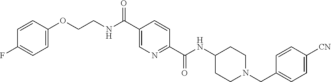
N(C(C1=NC=C(C(NCCOC2=CC=C(F)C=C2)=O)C=C1)=O)C1CCN(CC2=CC=C([CN])C=C2)CC1
